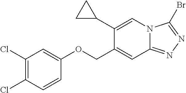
C1(Cl)=C(Cl)C=CC(OCC2=CC3=NN=C(Br)N3C=C2C2CC2)=C1
